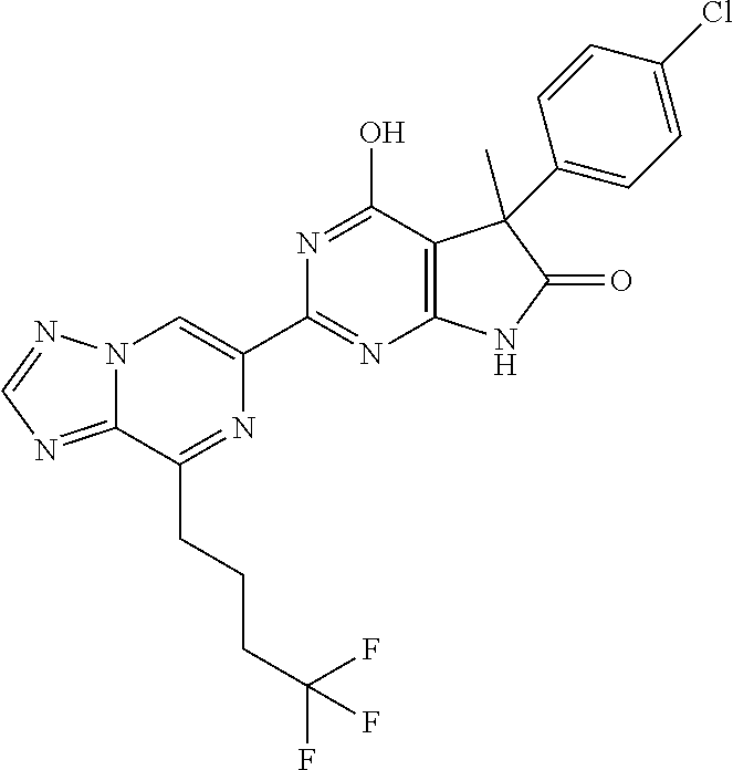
C12=NC=NN1C=C(C1=NC3=C(C(O)=N1)C(C)(C1=CC=C(Cl)C=C1)C(=O)N3)N=C2CCCC(F)(F)F
